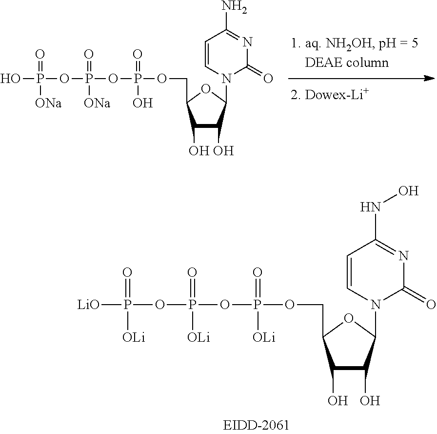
C1(O)C(O)C(N2C(=O)N=C(N)C=C2)OC1COP(OP(OP(O)(=O)[ONa])(=O)[ONa])(=O)O.C1(O)C(O)C(N2C(=O)N=C(NO)C=C2)OC1COP(OP(OP([LiO])(=O)[OLi])(=O)[OLi])(=O)[OLi]
